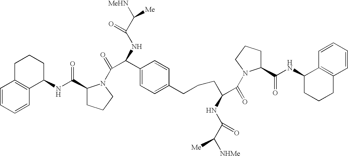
C1=CC=CC2=C1CCCC2NC(=O)C1CCCN1C(=O)C(NC(C([MeHN])[Me])=O)C1=CC=C(CCCC(C(=O)N2C(C(NC3CCCC4=C3C=CC=C4)=O)CCC2)NC(=O)C([NHMe])[Me])C=C1
